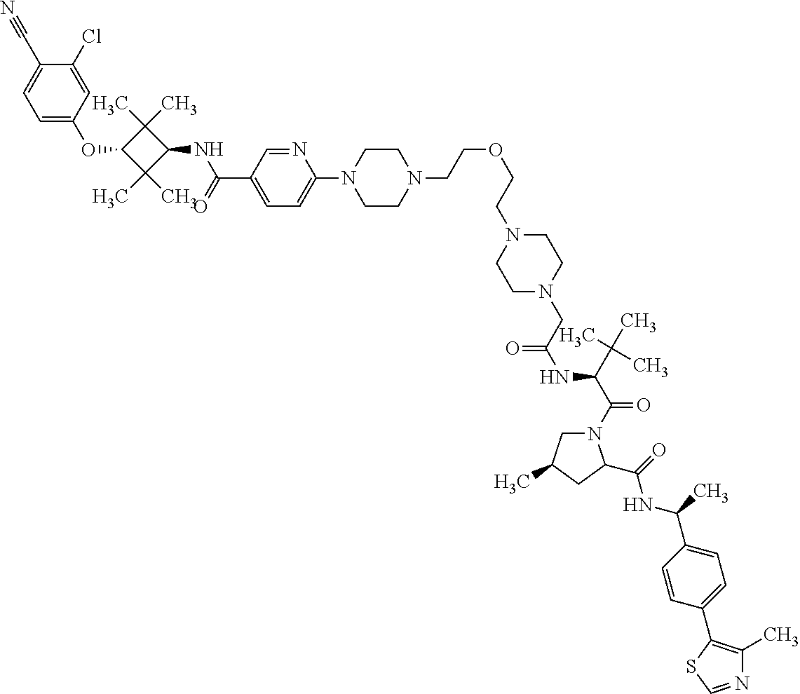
C1=C(OC2C(C)(C)C(NC(C3=CC=C(N4CCN(CCOCCN5CCN(CC(NC(C(N6CC(C)CC6C(=O)NC(C6=CC=C(C7=C(C)N=CS7)C=C6)C)=O)C(C)(C)C)=O)CC5)CC4)N=C3)=O)C2(C)C)C=C(Cl)C(C#N)=C1
